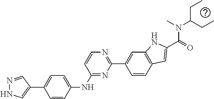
C1=C(NC2=NC(C3=CC4=C(C=C3)C=C(C(=O)N(C)C(CC)CC)N4)=NC=C2)C=CC(C2=CNN=C2)=C1
